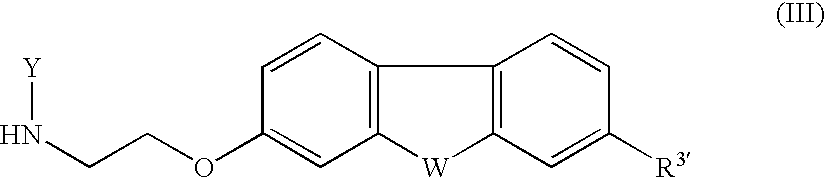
N(CCOC1=CC2=C(C=C1)C1=C([W]2)C=C([R3])C=C1)[Y]
